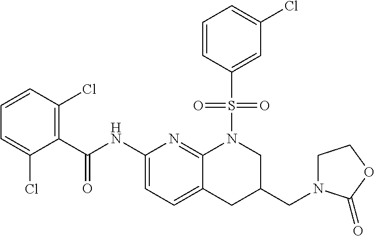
C1(C(NC2=CC=C3C(=N2)N(S(C2=CC(Cl)=CC=C2)(=O)=O)CC(CN2CCOC2=O)C3)=O)=C(Cl)C=CC=C1Cl
